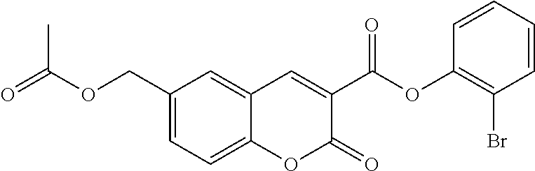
C1(COC(=O)C)=CC=C2C(=C1)C=C(C(OC1=C(Br)C=CC=C1)=O)C(=O)O2
